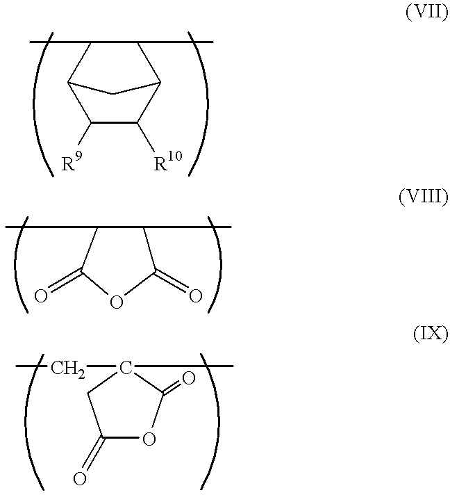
C1([R9])C([R10])C2C(C)C(C)C1C2.C1(=O)C(C)C(C)C(=O)O1.C1(=O)OC(=O)C(CC)(C)C1
